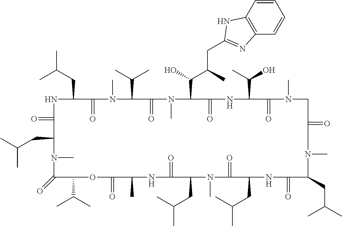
N1C(=O)C(CC(C)C)N(C)C(=O)C(C(C)C)OC(=O)C(C)NC(=O)C(CC(C)C)N(C)C(=O)C(CC(C)C)NC(=O)C(CC(C)C)N(C)C(=O)CN(C)C(=O)C(C(C)O)NC(=O)C(C(O)C(CC2=NC3=C(C=CC=C3)N2)C)N(C)C(=O)C(C(C)C)N(C)C(=O)C1CC(C)C
